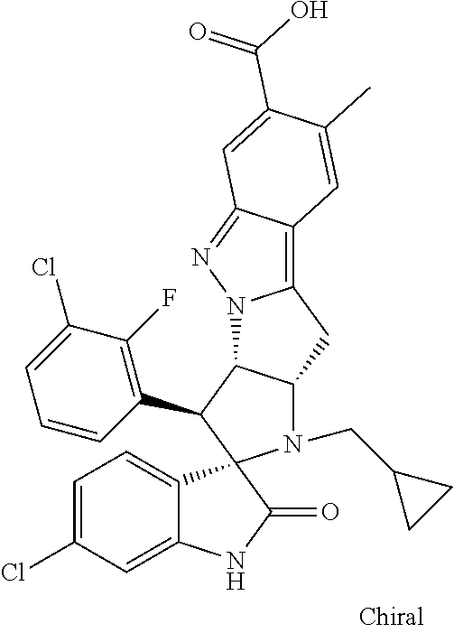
C1=C(Cl)C=C2C(=C1)C1(C(=O)N2)N(CC2CC2)C2C(C1C1=C(F)C(Cl)=CC=C1)N1C(=C3C(=N1)C=C(C(=O)O)C(C)=C3)C2
